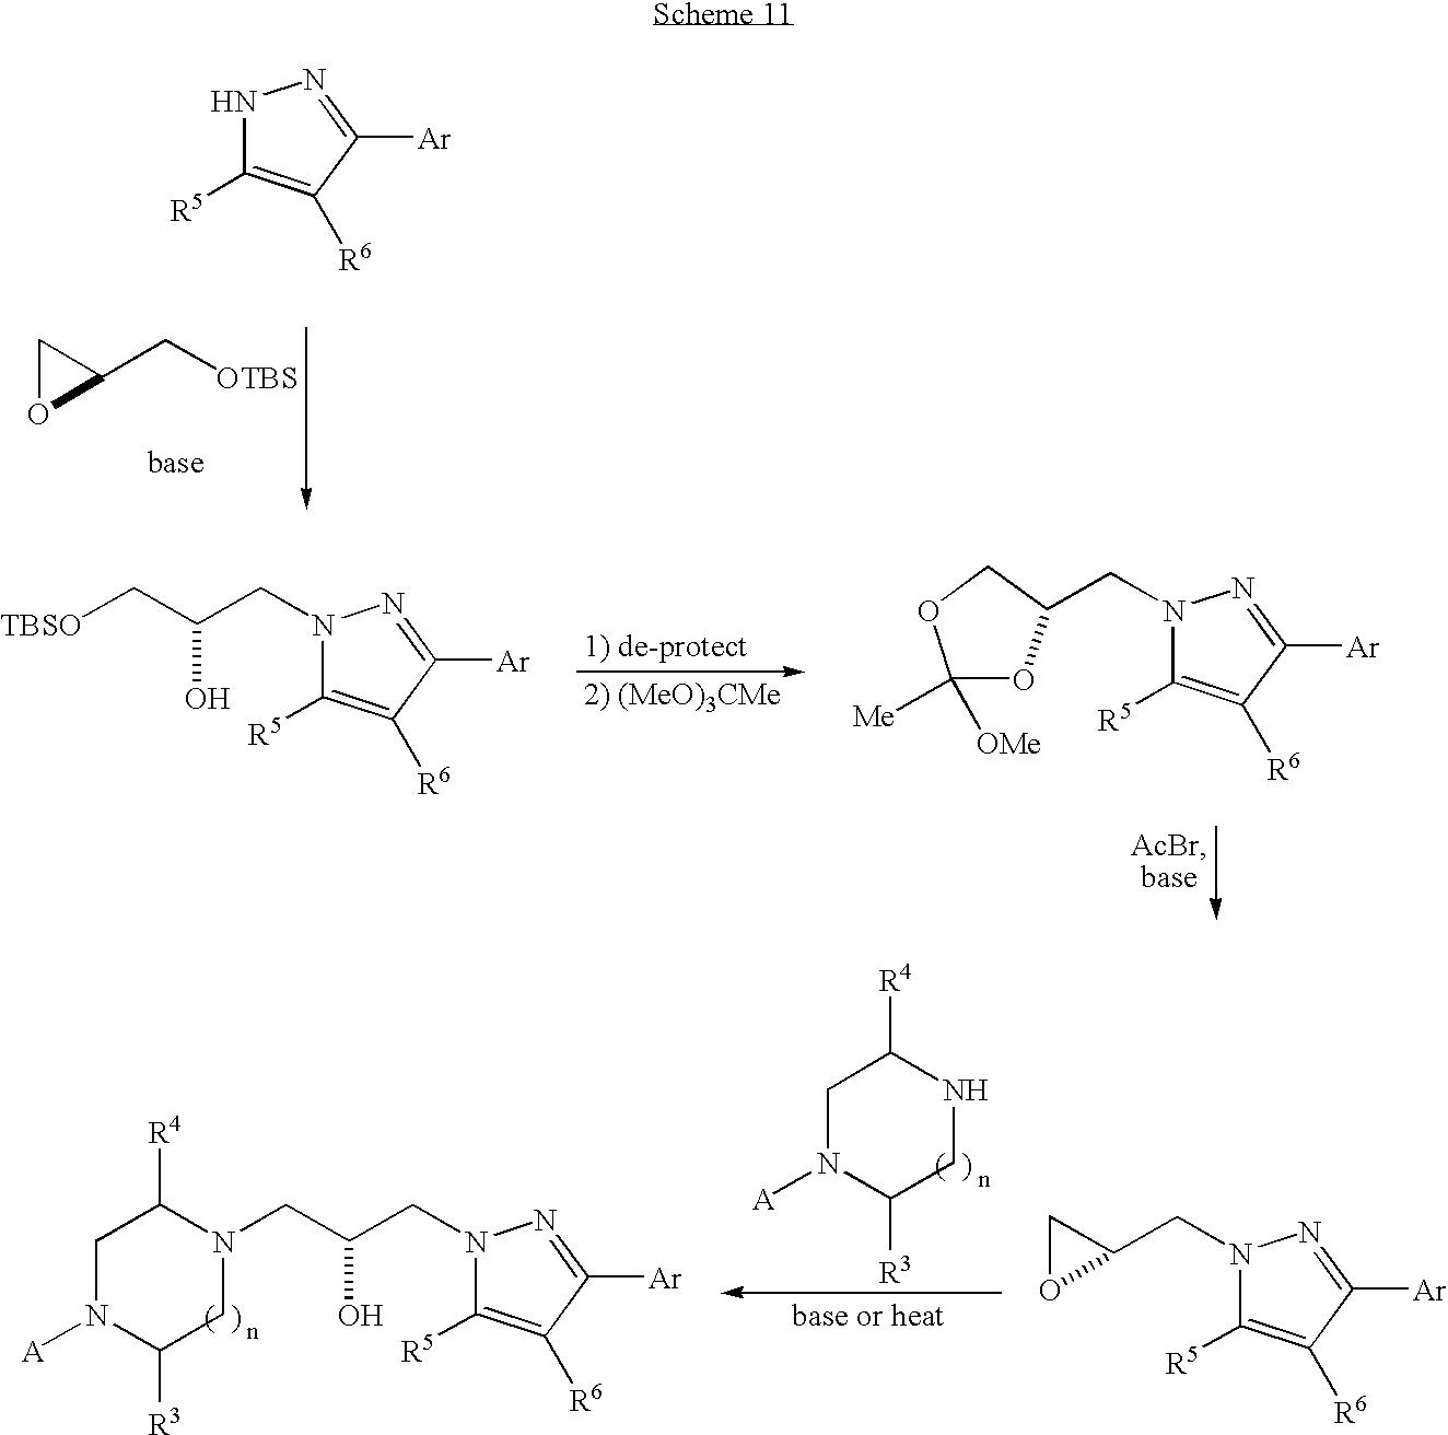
N1C([R5])=C([R6])C([Ar])=N1.C([OTBS])C1CO1.N1(CC(C[TBSO])O)C([R5])=C([R6])C([Ar])=N1.C1([Me])([OMe])OC(CN2C([R5])=C([R6])C([Ar])=N2)CO1.C1([R5])=C([R6])C([Ar])=NN1CC1CO1.C1N([A])C([R3])CNC1[R4].C1N([A])C([R3])CN(CC(CN2C([R5])=C([R6])C([Ar])=N2)O)C1[R4]
